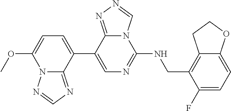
COC1=CC=C(C2=CN=C(NCC3=C4CCOC4=CC=C3F)N3C2=NN=C3)C2=NC=NN12
